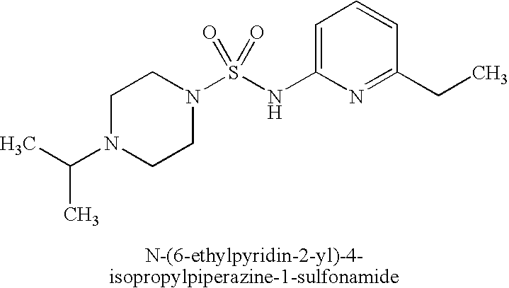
C1=C(NS(N2CCN(C(C)C)CC2)(=O)=O)N=C(CC)C=C1
